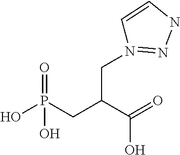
C1=CNN=N1CC(CP(O)(=O)O)C(=O)O
